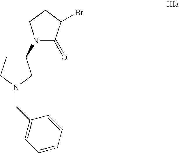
C1(N2C(=O)C(Br)CC2)CCN(CC2=CC=CC=C2)C1
